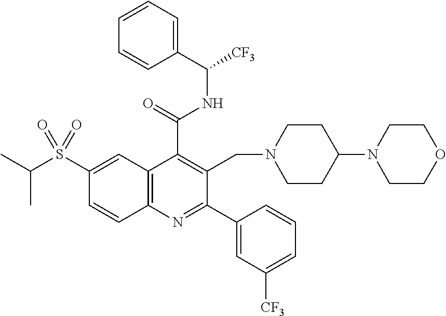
C1(C(=O)NC(C2=CC=CC=C2)[CF3])=C(CN2CCC(N3CCOCC3)CC2)C(C2=CC([CF3])=CC=C2)=NC2=C1C=C(S(C(C)C)(=O)=O)C=C2
